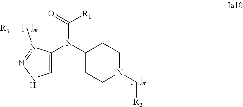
C1(N(C(=O)[R1])C2=CNN=N2C[R3])CCN(C[R2])CC1
